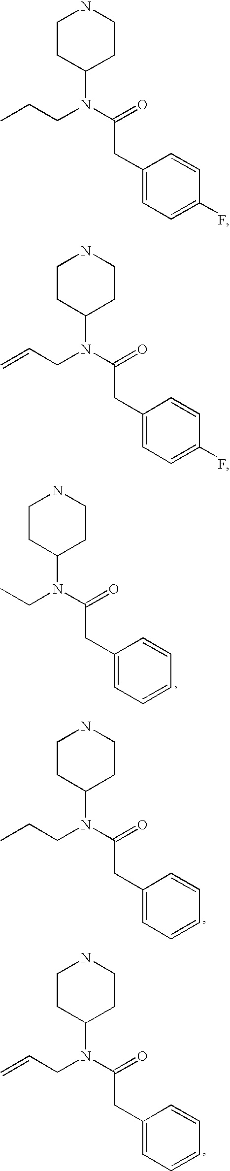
C1CC(N(CC)C(=O)CC2=CC=CC=C2)CCN1.C1CC(N(CCC)C(=O)CC2=CC=CC=C2)CCN1.C1CC(N(CC=C)C(=O)CC2=CC=CC=C2)CCN1.C1CC(N(CC=C)C(=O)CC2=CC=C(F)C=C2)CCN1.C1CC(N(CCC)C(=O)CC2=CC=C(F)C=C2)CCN1
